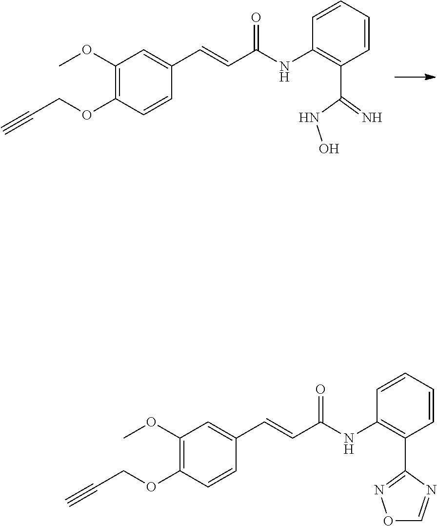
C1(OC)=C(OCC#C)C=CC(C=CC(=O)NC2=C(C(NO)=N)C=CC=C2)=C1.C1(OC)=C(OCC#C)C=CC(C=CC(=O)NC2=C(C3=NOC=N3)C=CC=C2)=C1
